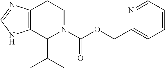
C12=C(C(C(C)C)N(C(OCC3=CC=CC=N3)=O)CC1)NC=N2
